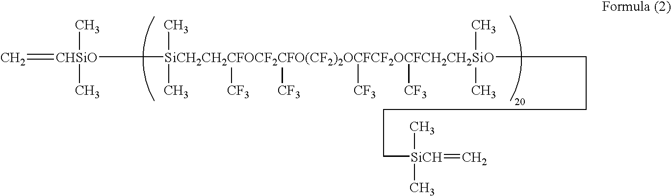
C=[CHSiO]([SiCH2CH2CFOCF2CFO(CF2)2OCFCF2OCFCH2CH2SiO](C)(CCCC[SiCH](C)(C)=C)(C)(C)(C)([CF3])([CF3])([CF3])[CF3])(C)C
